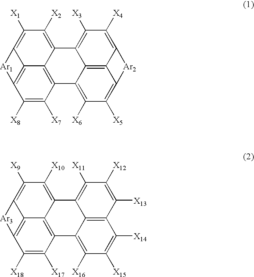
C1([X18])=C([X17])C2=C3C4=C1[Ar3]C4=C([X9])C([X10])=C3C1=C([X11])C([X12])=C([X13])C3=C1C2=C([X16])C([X15])=C3[X14].C1([X8])=C([X7])C2=C3C4=C1[Ar1]C4=C([X1])C([X2])=C3C1=C([X3])C([X4])=C3C4=C1C2=C([X6])C([X5])=C4[Ar2]3
